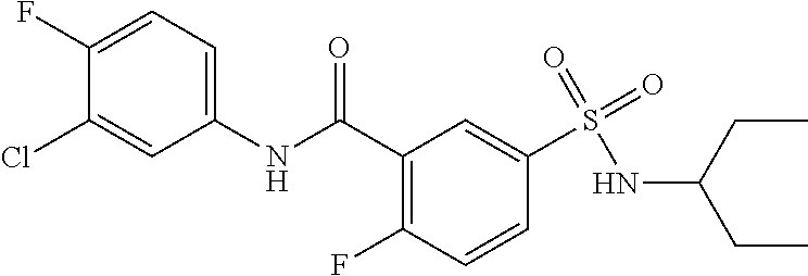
C1(F)=CC=C(NC(C2=C(F)C=CC(S(=O)(=O)NC(CC)CC)=C2)=O)C=C1Cl
